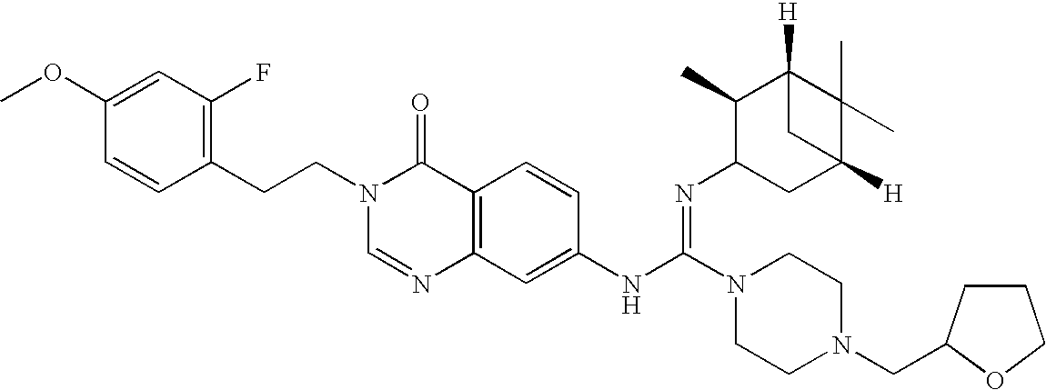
C1(CCN2C=NC3=C(C2=O)C=CC(NC(N2CCN(CC4OCCC4)CC2)=NC2CC4([H])C(C)(C)C([H])(C2C)C4)=C3)=C(F)C=C(OC)C=C1
